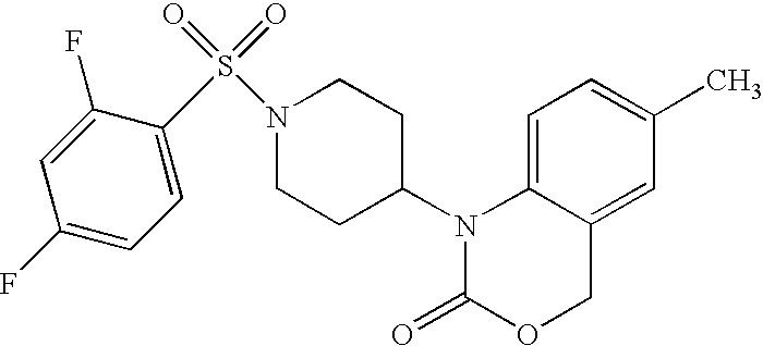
C1=C2C(=CC(C)=C1)COC(=O)N2C1CCN(S(=O)(=O)C2=CC=C(F)C=C2F)CC1
